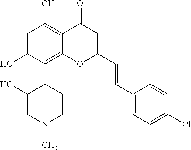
C1=C(O)C(C2C(O)CN(C)CC2)=C2C(=C1O)C(=O)C=C(C=CC1=CC=C(Cl)C=C1)O2
